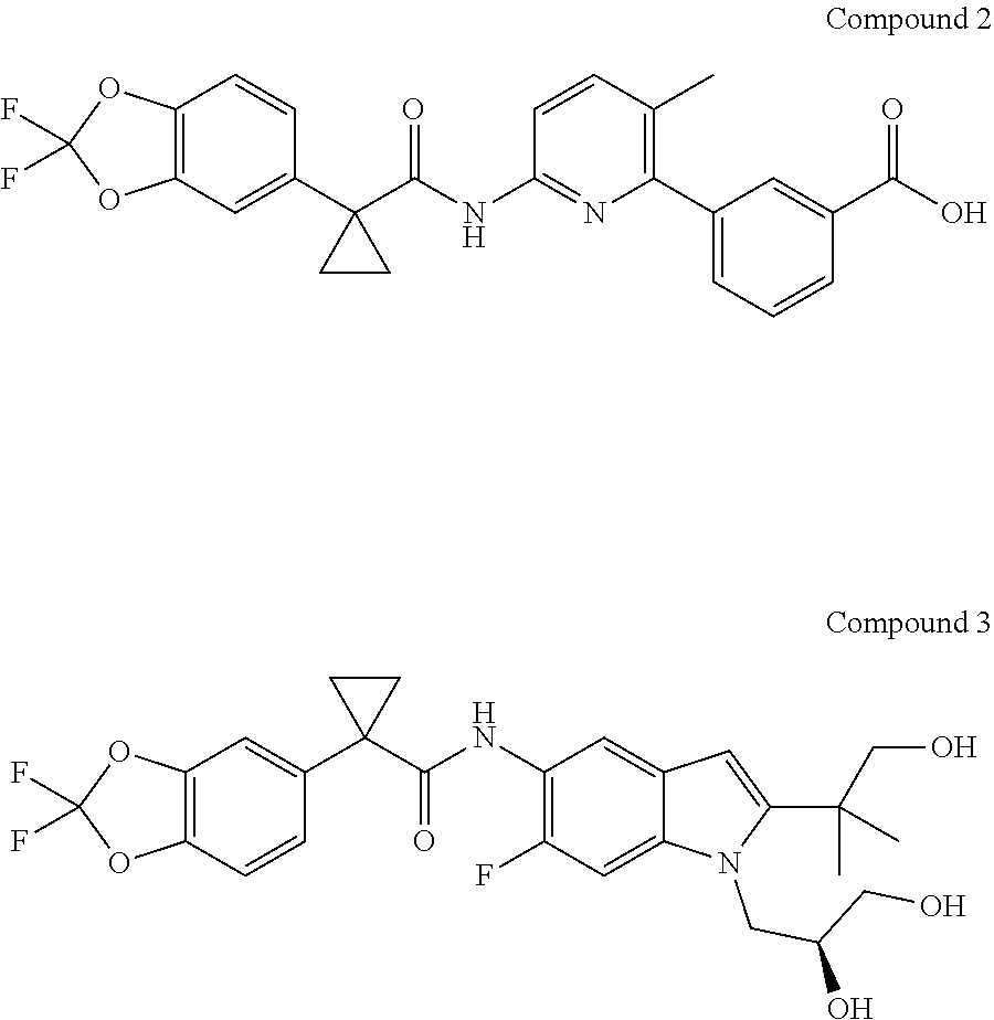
C12=C(C=C(C3(C(NC4=NC(C5=CC=CC(C(=O)O)=C5)=C(C)C=C4)=O)CC3)C=C1)OC(F)(F)O2.C12=C(C=CC(C3(C(NC4=C(F)C=C5C(=C4)C=C(C(CO)(C)C)N5CC(CO)O)=O)CC3)=C1)OC(F)(F)O2
